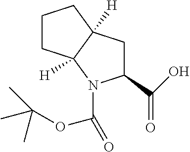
C1(C(O)=O)CC2([H])C([H])(N1C(=O)OC(C)(C)C)CCC2
